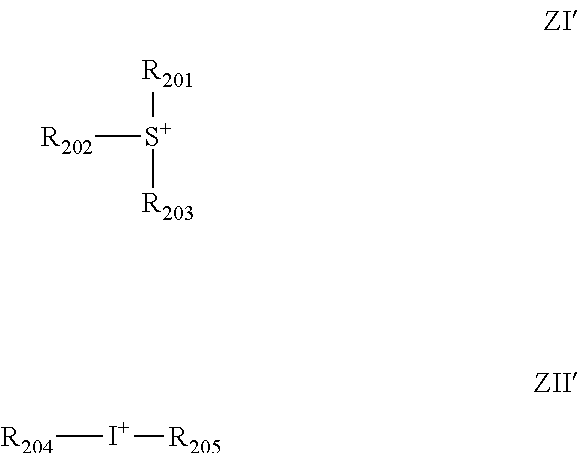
[R202][S+]([R201])[R203].[R204][I+][R205]
